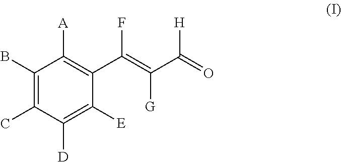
C1(B)=C(C)C([D])=C([E])C(C(=C(C(=O)[H])[G])F)=C1[A]
